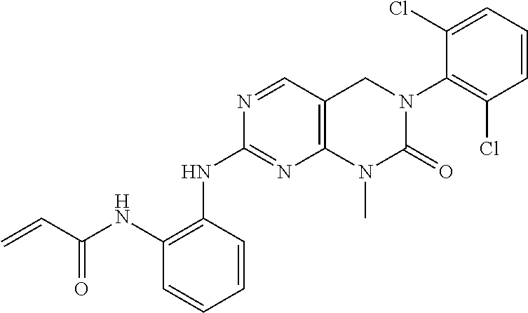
C12=C(C=NC(NC3=C(NC(C=C)=O)C=CC=C3)=N1)CN(C1=C(Cl)C=CC=C1Cl)C(=O)N2C
